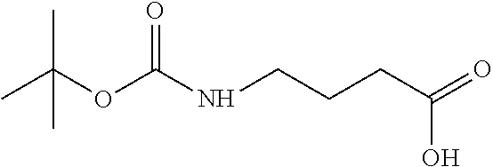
CC(OC(NCCCC(=O)O)=O)(C)C
